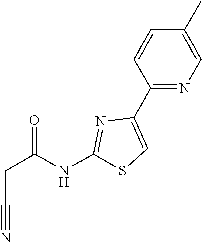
C(C#N)C(=O)NC1=NC(C2=NC=C(C)C=C2)=CS1
